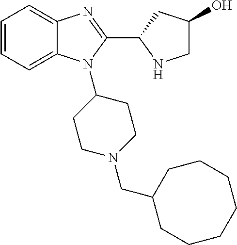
C1=CC=C2C(=C1)N=C(C1NCC(O)C1)N2C1CCN(CC2CCCCCCC2)CC1
